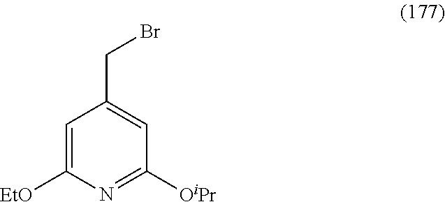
C1=C([EtO])N=C([OiPr])C=C1CBr
